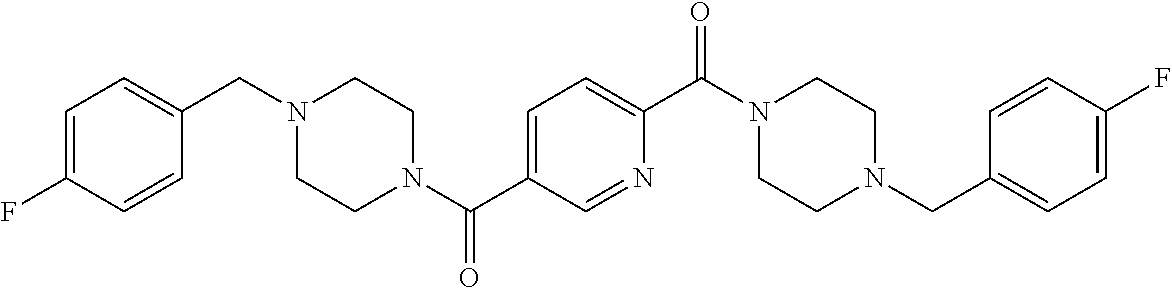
C1=C(F)C=CC(CN2CCN(C(C3=CC=C(C(N4CCN(CC5=CC=C(F)C=C5)CC4)=O)N=C3)=O)CC2)=C1
